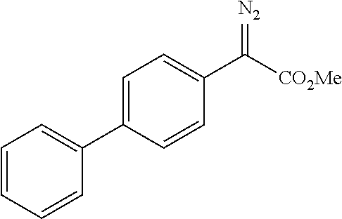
C1=C(C2=CC=CC=C2)C=CC(C([CO2Me])=[N2])=C1
